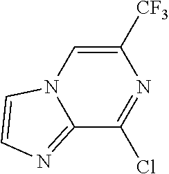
C12=NC=CN1C=C([CF3])N=C2Cl
